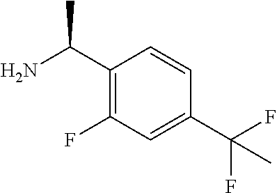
C1(C(N)C)=C(F)C=C(C(F)(F)C)C=C1
